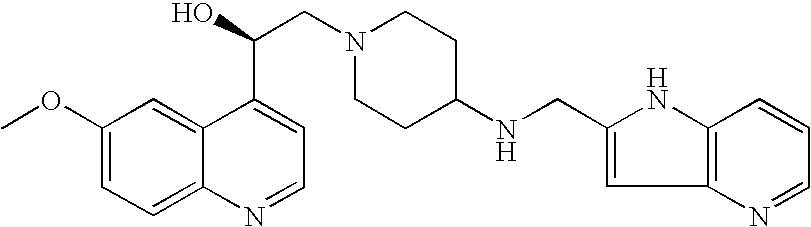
C1(OC)=CC=C2C(=C1)C(C(O)CN1CCC(NCC3=CC4=C(N3)C=CC=N4)CC1)=CC=N2
